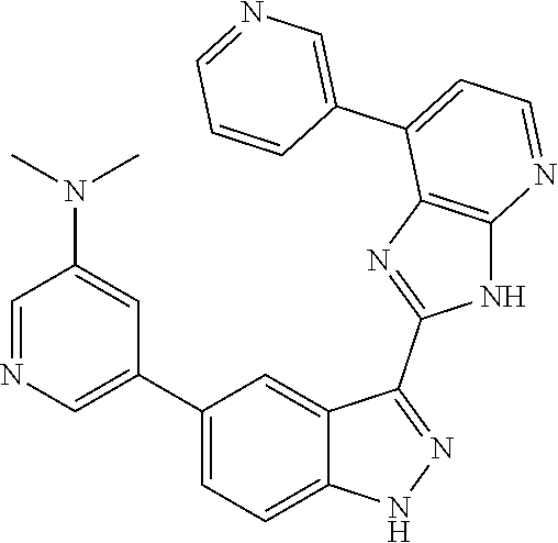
C1=NC=C(C2=CC=C3C(=C2)C(C2=NC4=C(N2)N=CC=C4C2=CN=CC=C2)=NN3)C=C1N(C)C
